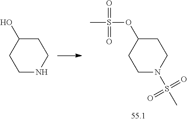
OC1CCNCC1.O(C1CCN(S(C)(=O)=O)CC1)S(C)(=O)=O
